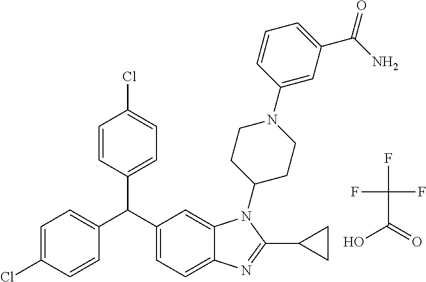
ClC1=CC=C(C(C2=CC=C3C(=C2)N(C2CCN(C4=CC(C(N)=O)=CC=C4)CC2)C(C2CC2)=N3)C2=CC=C(Cl)C=C2)C=C1.O=C(O)C(F)(F)F
